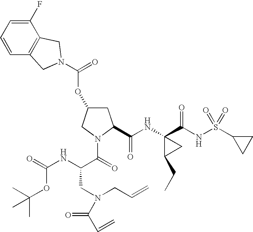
C1(F)=CC=CC2=C1CN(C(=O)OC1CC(C(NC3(C(NS(C4CC4)(=O)=O)=O)C(CC)C3)=O)N(C(=O)C(NC(=O)OC(C)(C)C)CN(CC=C)C(C=C)=O)C1)C2
